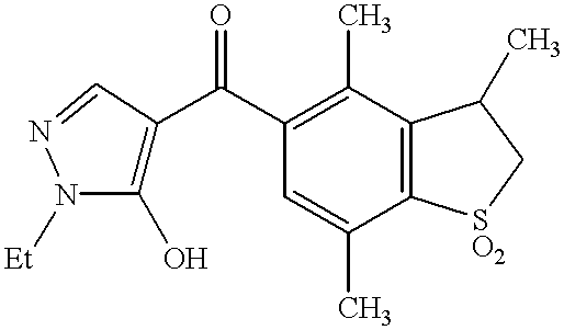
C1(O)=C(C(C2=C(C)C3=C(C(C)=C2)[SO2]CC3C)=O)C=NN1[Et]
